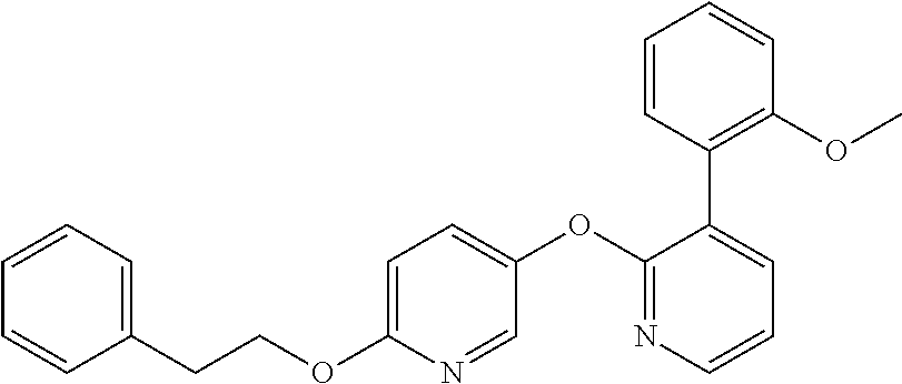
C1=C(OCCC2=CC=CC=C2)N=CC(OC2=NC=CC=C2C2=C(OC)C=CC=C2)=C1
